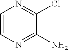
C1=CN=C(N)C(Cl)=N1
